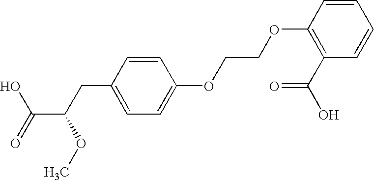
C1=CC(OCCOC2=CC=C(CC(C(=O)O)OC)C=C2)=C(C(O)=O)C=C1
